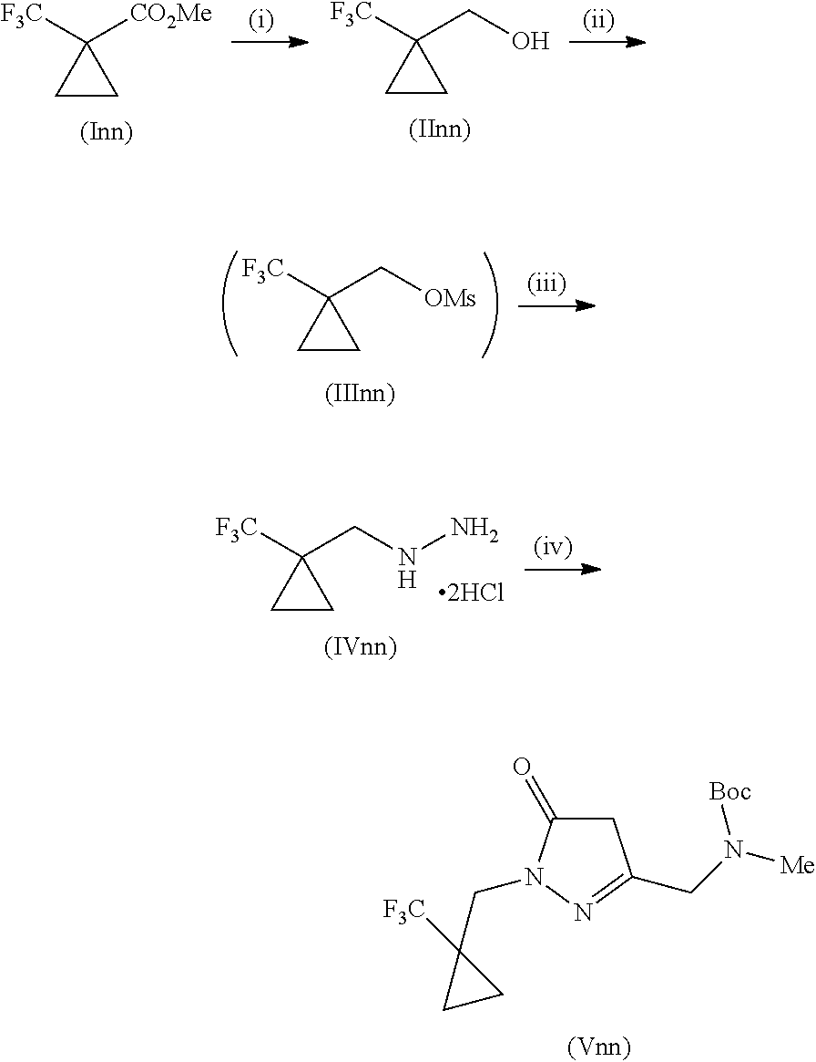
C1C(=O)N(CC2([F3C])CC2)N=C1CN([Me])[Boc].C1CC1([F3C])[CO2Me].C1CC1([F3C])CO.C1CC1([F3C])C[OMs].C1CC1([F3C])CNN
